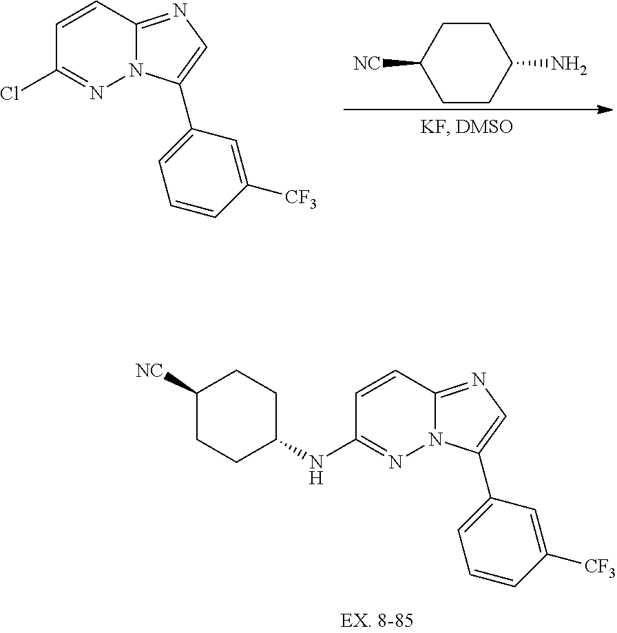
C1([NC])CCC(N)CC1.C1=CC2=NC=C(C3=CC=CC([CF3])=C3)N2N=C1Cl.C1=CC2=NC=C(C3=CC=CC([CF3])=C3)N2N=C1NC1CCC([NC])CC1
